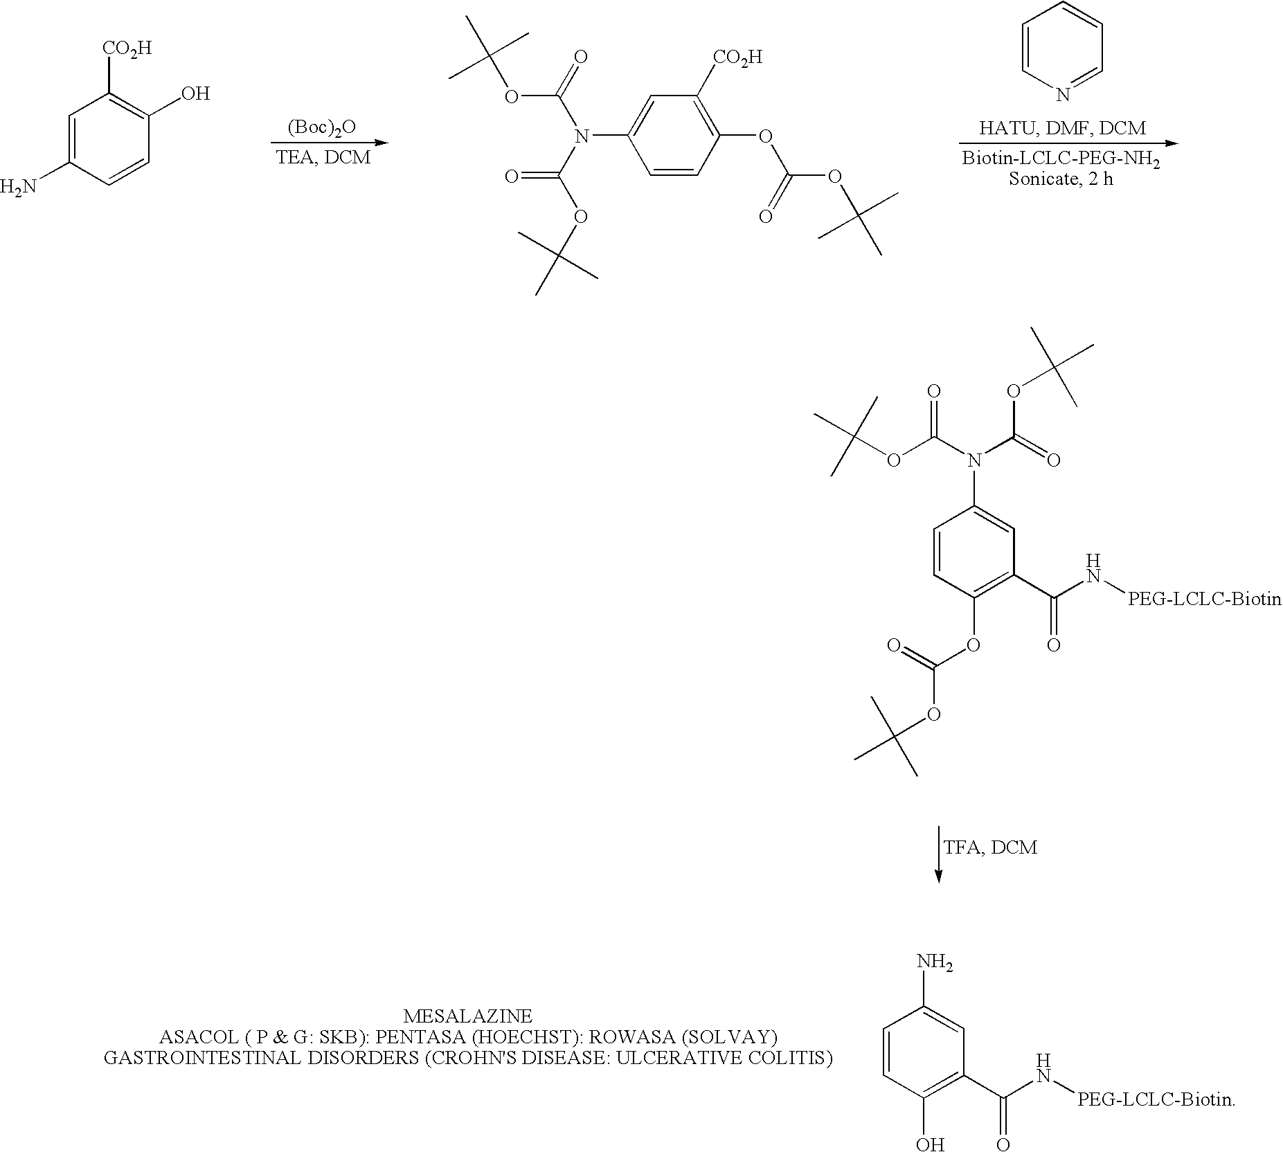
[(Boc)2O].C1=CN=CC=C1.C1=C(N)C=CC(O)=C1[CO2H].C1(OC(OC(C)(C)C)=O)=C([CO2H])C=C(N(C(=O)OC(C)(C)C)C(=O)OC(C)(C)C)C=C1.C1=CC(OC(OC(C)(C)C)=O)=C(C(N[PEG-LCLC-Biotin])=O)C=C1N(C(OC(C)(C)C)=O)C(=O)OC(C)(C)C.C1=CC(O)=C(C(N[PEG-LCLC-Biotin])=O)C=C1N
